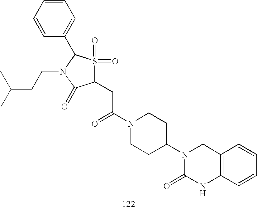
C1(CC(N2CCC(N3C(=O)NC4=C(C3)C=CC=C4)CC2)=O)S(=O)(=O)C(C2=CC=CC=C2)N(CCC(C)C)C1=O
